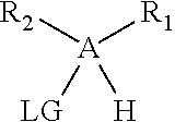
[R2][A]([H])([R1])[LG]
